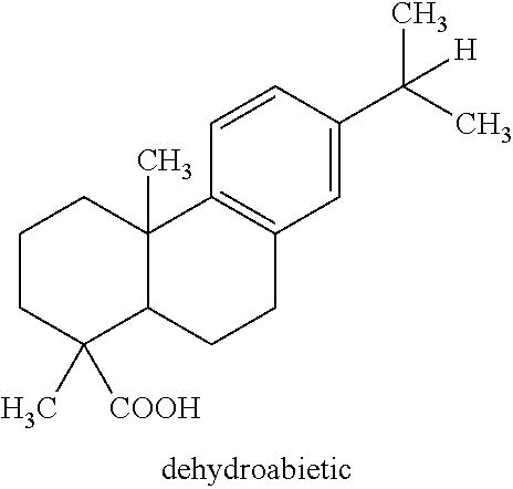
C1CC(C)([COOH])C2C(C)(C1)C1=C(CC2)C=C(C(C)(C)[H])C=C1
